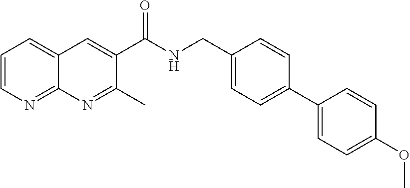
C1=CN=C2C(=C1)C=C(C(NCC1=CC=C(C3=CC=C(OC)C=C3)C=C1)=O)C(C)=N2
